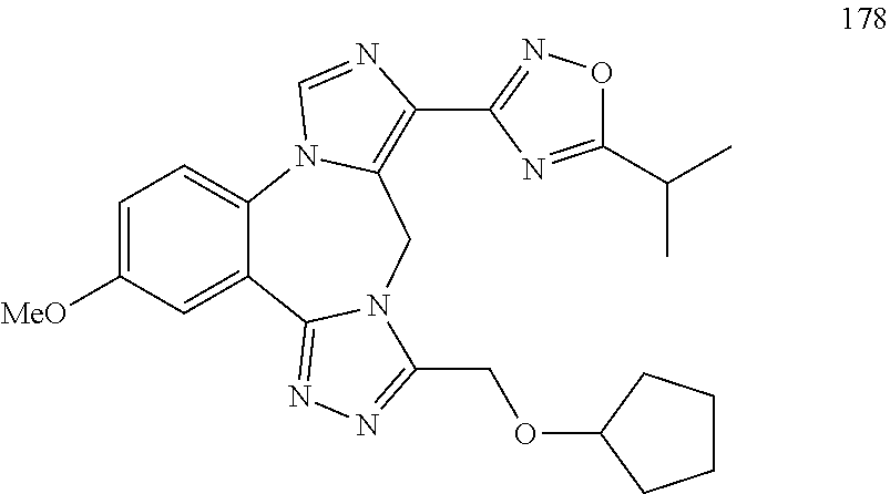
C1=C([MeO])C=C2C(=C1)N1C(=C(C3=NOC(C(C)C)=N3)N=C1)CN1C2=NN=C1COC1CCCC1
